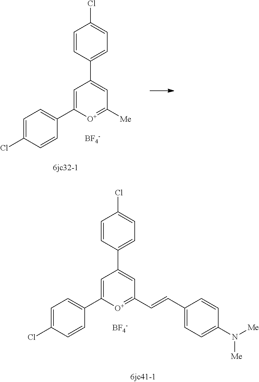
[BF4-].C1=CC(C2=CC([Me])=[O+]C(C3=CC=C(Cl)C=C3)=C2)=CC=C1Cl.[BF4-].C1=CC(C2=CC(C=CC3=CC=C(N([Me])[Me])C=C3)=[O+]C(C3=CC=C(Cl)C=C3)=C2)=CC=C1Cl
